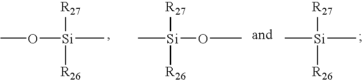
C[Si](OC)([R27])[R26].C[Si](C)([R26])[R27].CO[Si](C)([R27])[R26]
